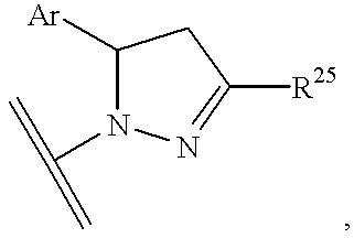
C1([Ar])N(C(=C)=C)N=C([R25])C1
